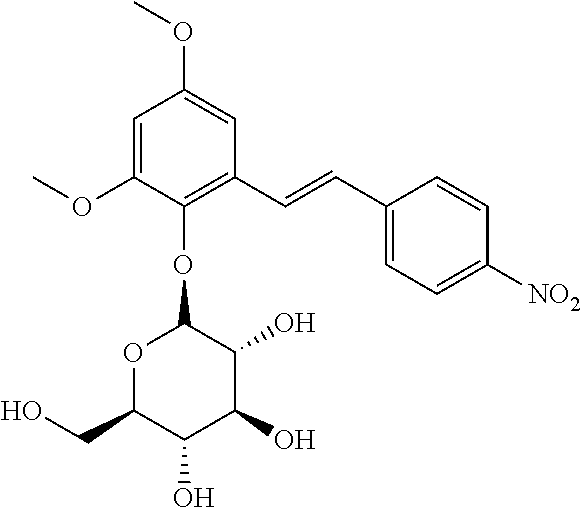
C1(OC)=CC(OC)=CC(C=CC2=CC=C([NO2])C=C2)=C1OC1OC(CO)C(O)C(O)C1O
